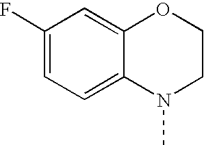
C1(F)=CC=C2C(=C1)OCCN2C
